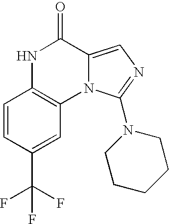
N1C2=C(N3C(=CN=C3N3CCCCC3)C1=O)C=C(C(F)(F)F)C=C2
